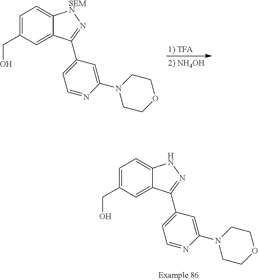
C1=C(CO)C=C2C(=C1)[SEMN]N=C2C1=CC=NC(N2CCOCC2)=C1.C1=C(CO)C=C2C(=C1)NN=C2C1=CC=NC(N2CCOCC2)=C1
